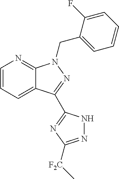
C1=CC=C2C(=N1)N(CC1=CC=CC=C1F)N=C2C1=NC([F2C]C)=NN1
